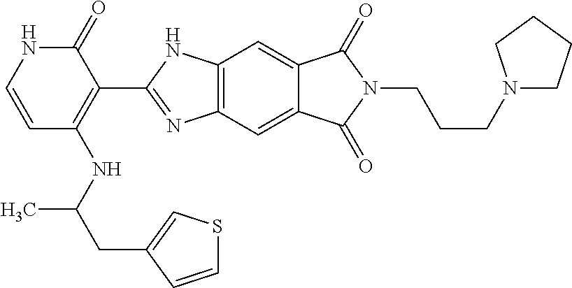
C1=CC(NC(CC2=CSC=C2)C)=C(C2=NC3=C(N2)C=C2C(=C3)C(=O)N(CCCN3CCCC3)C2=O)C(=O)N1
